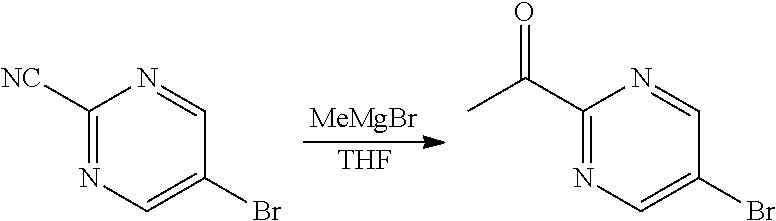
C1([NC])=NC=C(Br)C=N1.C1(C(C)=O)=NC=C(Br)C=N1.[MeMgBr].[THF]
